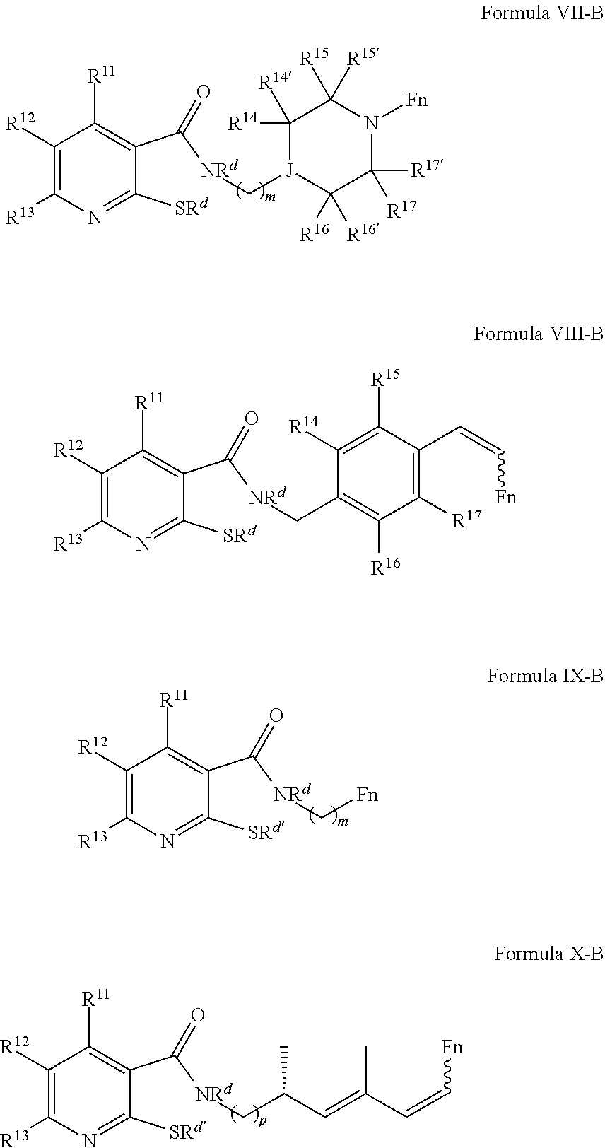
C1([R12])=C([R13])N=C([SRd])C(C([NRd]C[J]2C([R16])([R16])C([R17])([R17])N([Fn])C([R15])([R15])C2([R14])[R14])=O)=C1[R11].C1([R12])=C([R13])N=C([SRd])C(C([NRd]CC2=C([R16])C([R17])=C(C=C[Fn])C([R15])=C2[R14])=O)=C1[R11].C1([R12])=C([R13])N=C([SRd])C(C([NRd]C[Fn])=O)=C1[R11].C1([R12])=C([R13])N=C([SRd])C(C([NRd]CC(C=C(C=C[Fn])C)C)=O)=C1[R11]
